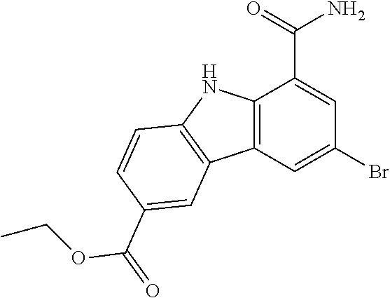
C12=C(C=C(Br)C=C1C(N)=O)C1=C(N2)C=CC(C(OCC)=O)=C1
